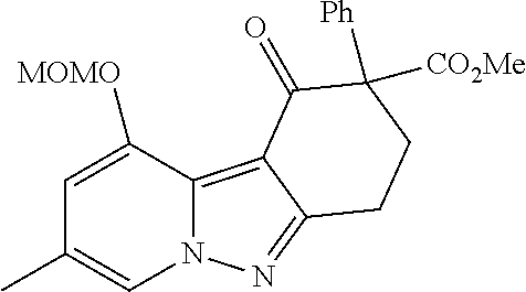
C1=C([MOMO])C2=C3C(=NN2C=C1C)CCC([Ph])([CO2Me])C3=O
